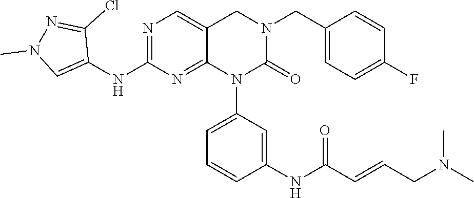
C1=CC(CN2CC3=CN=C(NC4=CN(C)N=C4Cl)N=C3N(C3=CC=CC(NC(C=CCN(C)C)=O)=C3)C2=O)=CC=C1F
